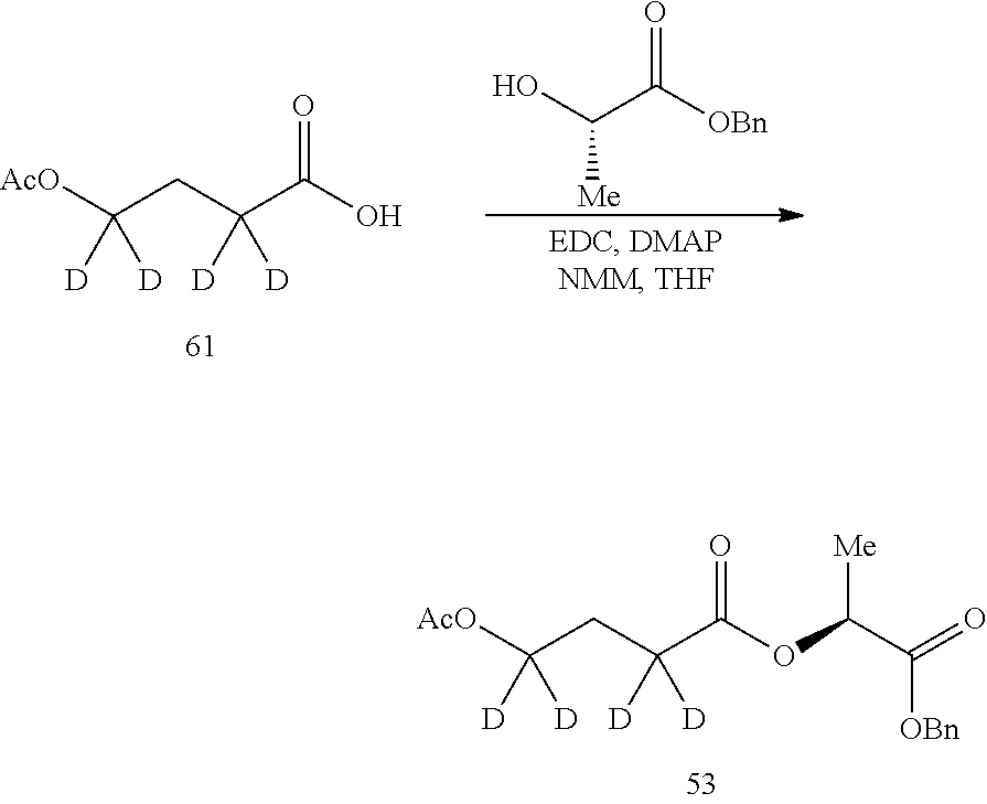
[AcO]C(CC(C(O)=O)([D])[D])([D])[D].OC(C([OBn])=O)[Me].[AcO]C(CC(C(OC(C(=O)[OBn])[Me])=O)([D])[D])([D])[D]
